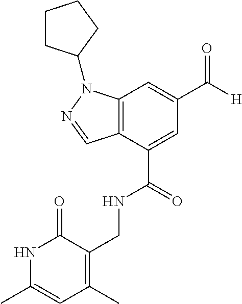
N1C(C)=CC(C)=C(CNC(C2=CC(C([H])=O)=CC3=C2C=NN3C2CCCC2)=O)C1=O
